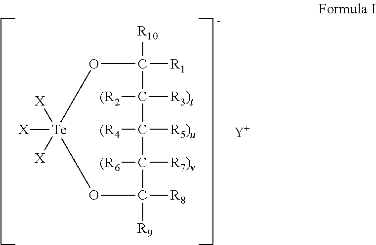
[X][Te]1([X])([X])OC([R9])([R8])C([(R6])([R7)v])C([(R4])([R5)u])C([(R2])([R3)t])C([R10])([R1])O1.[Y]
